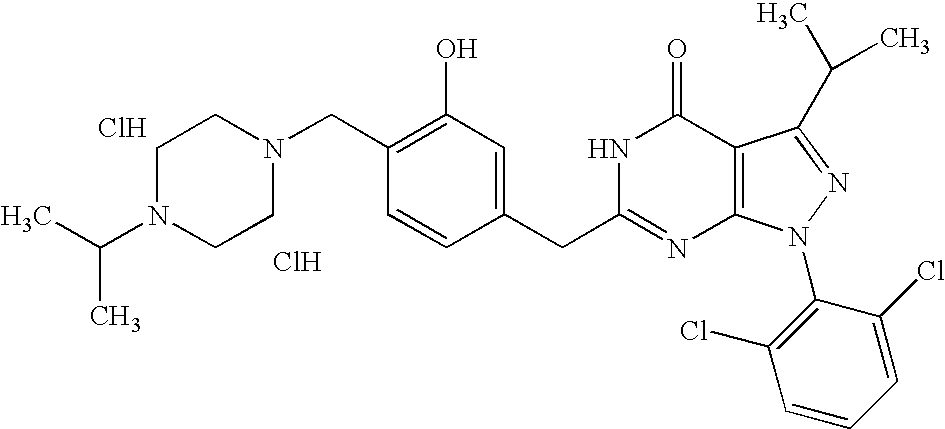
Cl.N1(CC2=C(O)C=C(CC3=NC4=C(C(=O)N3)C(C(C)C)=NN4C3=C(Cl)C=CC=C3Cl)C=C2)CCN(C(C)C)CC1.Cl
